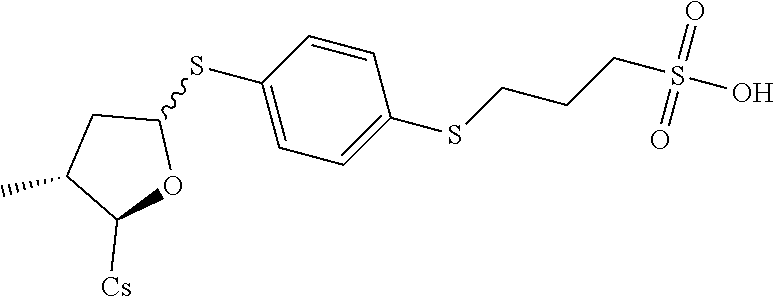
S(C1CC(C)C([Cs])O1)C1=CC=C(SCCCS(O)(=O)=O)C=C1
